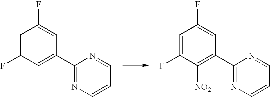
C1=C(F)C=C(C2=NC=CC=N2)C=C1F.C1=C(F)C([NO2])=C(C2=NC=CC=N2)C=C1F
